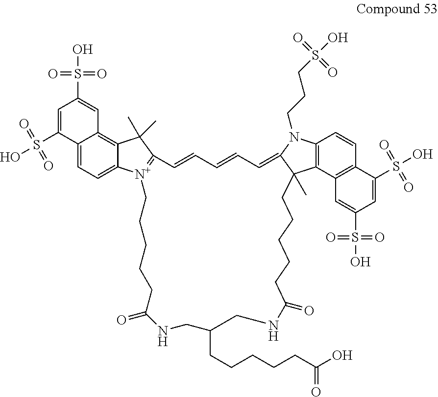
C12=CC=C3C(=C1C=C(S(O)(=O)=O)C=C2S(O)(=O)=O)C(C)(C)C1=[N+]3CCCCCC(=O)NCC(CCCCCC(O)=O)CNC(=O)CCCCCC2(C)C3=C(C=CC4=C3C=C(S(O)(=O)=O)C=C4S(O)(=O)=O)N(CCCS(O)(=O)=O)C2=CC=CC=C1
